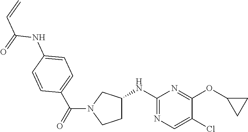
C1C(NC2=NC=C(Cl)C(OC3CC3)=N2)CN(C(=O)C2=CC=C(NC(C=C)=O)C=C2)C1
